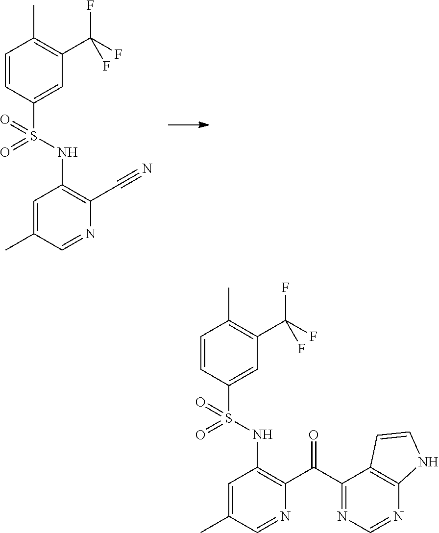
C1=C(C)C=NC(C#N)=C1NS(C1=CC(C(F)(F)F)=C(C)C=C1)(=O)=O.C1=C(C)C=NC(C(C2=NC=NC3=C2C=CN3)=O)=C1NS(=O)(=O)C1=CC(C(F)(F)F)=C(C)C=C1
